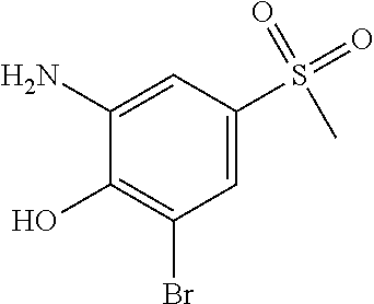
C1(N)=CC(S(=O)(=O)C)=CC(Br)=C1O
